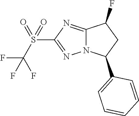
S(C1=NN2C(=N1)C(F)CC2C1=CC=CC=C1)(C(F)(F)F)(=O)=O
